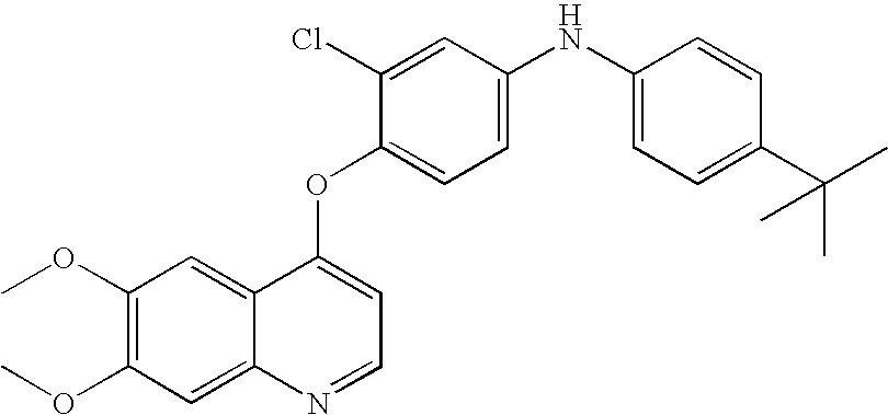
C1=C(Cl)C(OC2=CC=NC3=CC(OC)=C(OC)C=C23)=CC=C1NC1=CC=C(C(C)(C)C)C=C1
